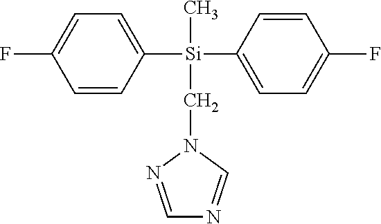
C1=NN(C[Si](C)(C2=CC=C(F)C=C2)C2=CC=C(F)C=C2)C=N1
